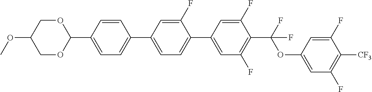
COC1COC(C2=CC=C(C3=CC=C(C4=CC(F)=C(C(F)(OC5=CC(F)=C([CF3])C(F)=C5)F)C(F)=C4)C(F)=C3)C=C2)OC1
